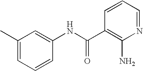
C1=CC(NC(C2=C(N)N=CC=C2)=O)=CC(C)=C1
